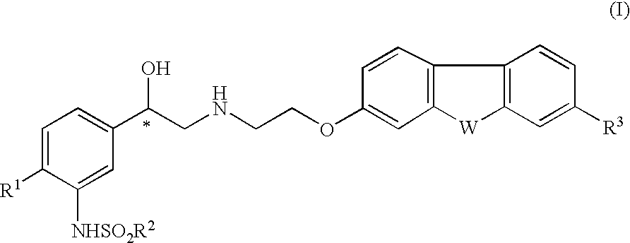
C1=C([R1])C([NHSO2R2])=CC(C(O)CNCCOC2=CC3=C(C=C2)C2=C([W]3)C=C([R3])C=C2)=C1
